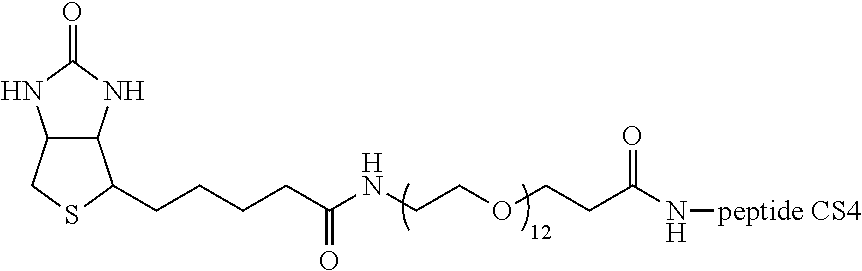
C12C(NC(=O)N1)C(CCCCC(NCCOCCC(N[peptide CS4])=O)=O)SC2
